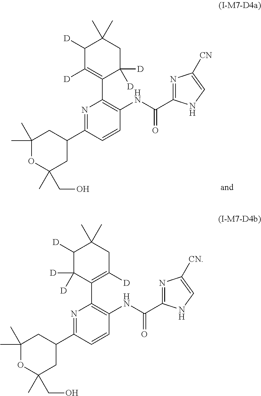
C1([D])C([D])=C(C2=C(NC(C3=NC([CN])=CN3)=O)C=CC(C3CC(C)(C)OC(C)(CO)C3)=N2)C([D])([D])CC1(C)C.C1([D])C([D])([D])C(C2=C(NC(C3=NC([CN])=CN3)=O)C=CC(C3CC(C)(C)OC(C)(CO)C3)=N2)=C([D])CC1(C)C
